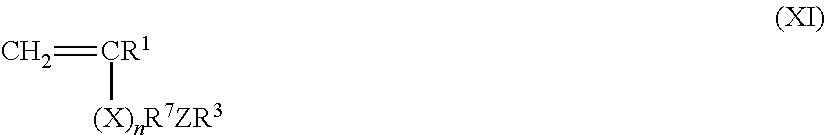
C=[CR1][(X)nR7ZR3]
